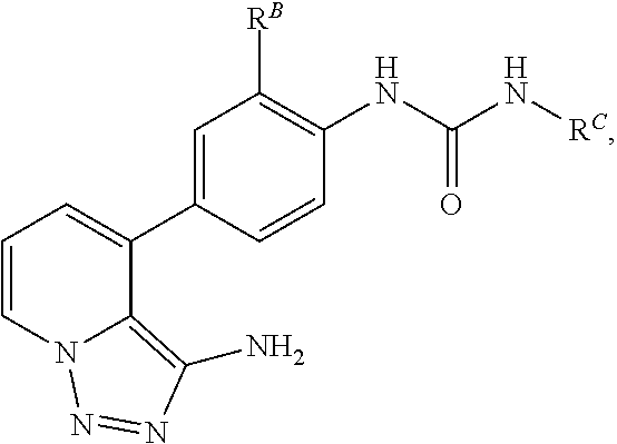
C1=C(C2=CC=CN3C2=C(N)N=N3)C=CC(NC(N[RC])=O)=C1[RB]
